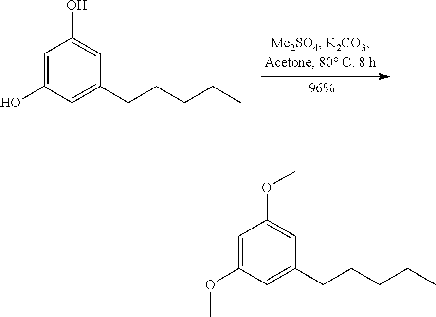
C1=C(OC)C=C(CCCCC)C=C1OC.C1=C(O)C=C(CCCCC)C=C1O
